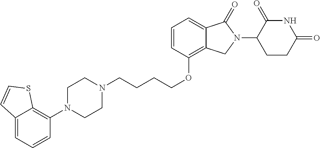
C(COC1=C2C(=CC=C1)C(=O)N(C1C(=O)NC(=O)CC1)C2)CCN1CCN(C2=C3C(=CC=C2)C=CS3)CC1
